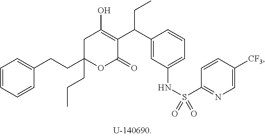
C1=CC=CC(CCC2(CCC)OC(=O)C(C(C3=CC(NS(C4=NC=C([CF3])C=C4)(=O)=O)=CC=C3)CC)=C(O)C2)=C1
